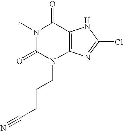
N1(C)C(=O)N(CCCC#N)C2=C(C1=O)NC(Cl)=N2
